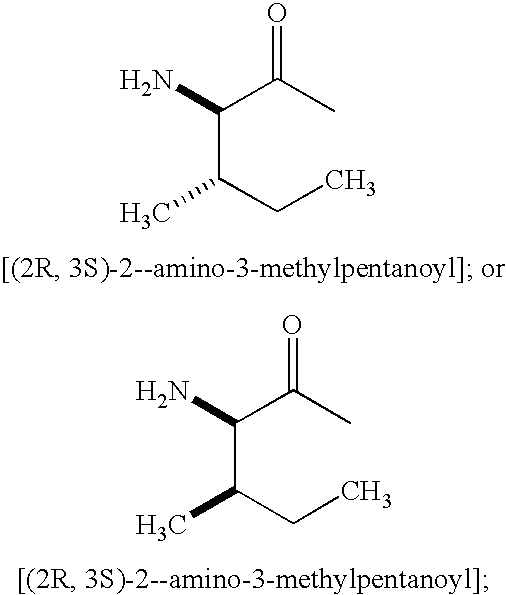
C(C(CC)C)(C(C)=O)N.C(C(CC)C)(C(C)=O)N
